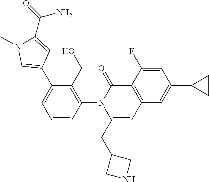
C1=CC(N2C(CC3CNC3)=CC3=C(C2=O)C(F)=CC(C2CC2)=C3)=C(CO)C(C2=CN(C)C(C(=O)N)=C2)=C1
